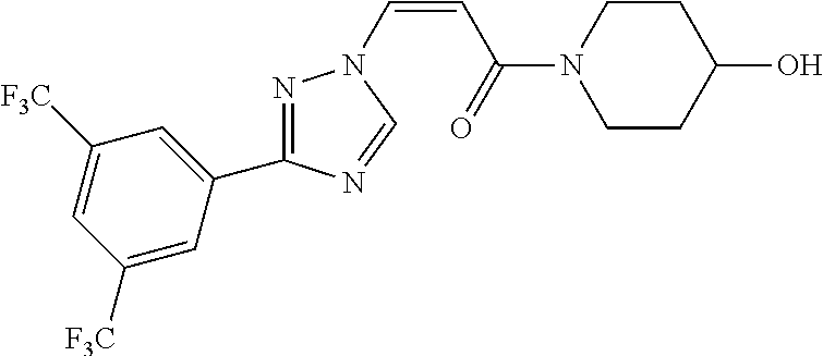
C1([F3C])=CC(C2=NN(C=CC(=O)N3CCC(O)CC3)C=N2)=CC([F3C])=C1
